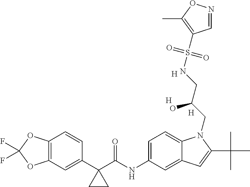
[H].[H].C12=C(C=C(C3(C(NC4=CC=C5C(=C4)C=C(C(C)(C)C)N5CC(CNS(C4=C(C)ON=C4)(=O)=O)O)=O)CC3)C=C1)OC(F)(F)O2.[H]
